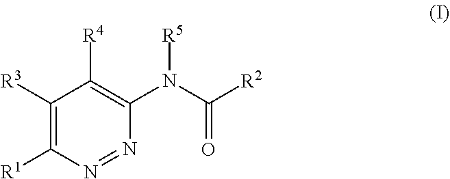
C1([R3])=C([R1])N=NC(N(C([R2])=O)[R5])=C1[R4]
